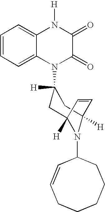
C1=CC=C2C(=C1)N([H])C(=O)C(=O)N2C1([H])CC2([H])N(C3CCCCCC=C3)C([H])(C1)C=C2
